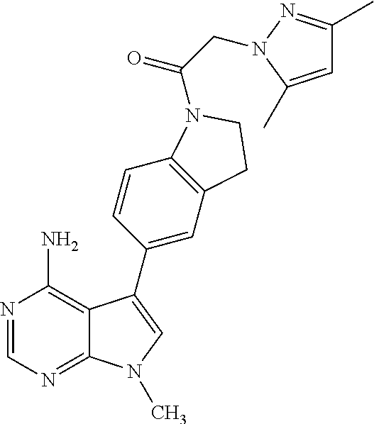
C12=C(C=CC(C3=CN(C)C4=NC=NC(N)=C43)=C1)N(C(CN1N=C(C)C=C1C)=O)CC2
